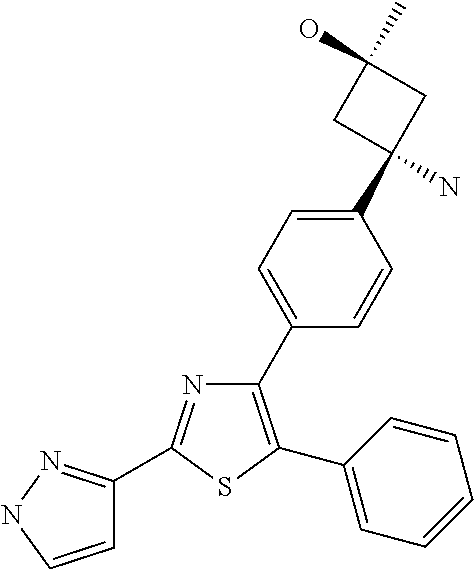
C1(C2=CC=C(C3(N)CC(C)(O)C3)C=C2)=C(C2=CC=CC=C2)SC(C2=NNC=C2)=N1
